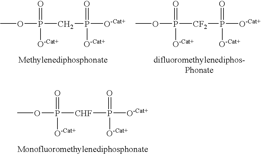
COP(CP([O-Cat+])([O-Cat+])=O)(=O)[O-Cat+].COP([CF2]P([O-Cat+])([O-Cat+])=O)(=O)[O-Cat+].COP([CHF]P([O-Cat+])([O-Cat+])=O)(=O)[O-Cat+]
